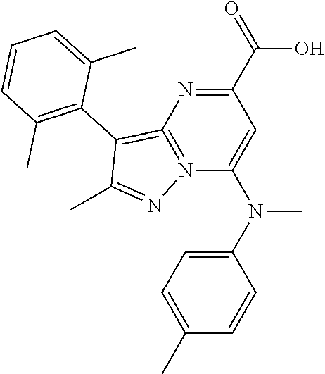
C1=C(C)C=CC(N(C2=CC(C(=O)O)=NC3=N2N=C(C)C=3C2=C(C)C=CC=C2C)C)=C1
